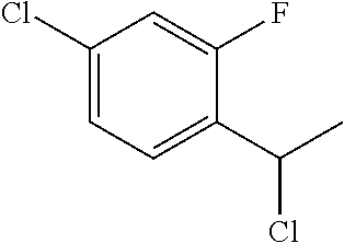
C1(Cl)=CC=C(C(C)Cl)C(F)=C1
